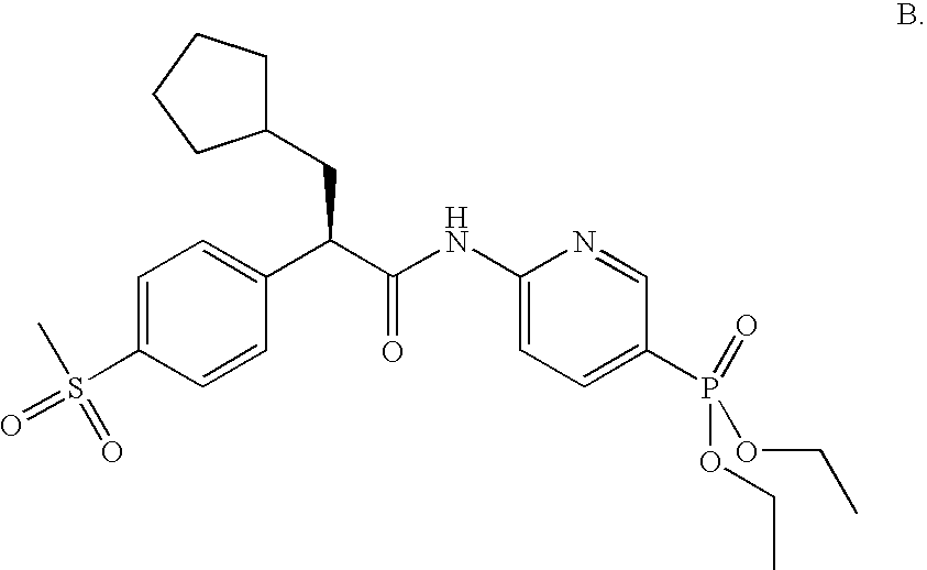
C1=C(S(C)(=O)=O)C=CC(C(C(NC2=CC=C(P(OCC)(OCC)=O)C=N2)=O)CC2CCCC2)=C1
